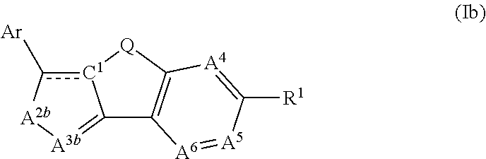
C12=[A3b][A2b]c([Ar])[C1]1[Q]C1=C2[A6]=[A5]C([R1])=[A4]1
